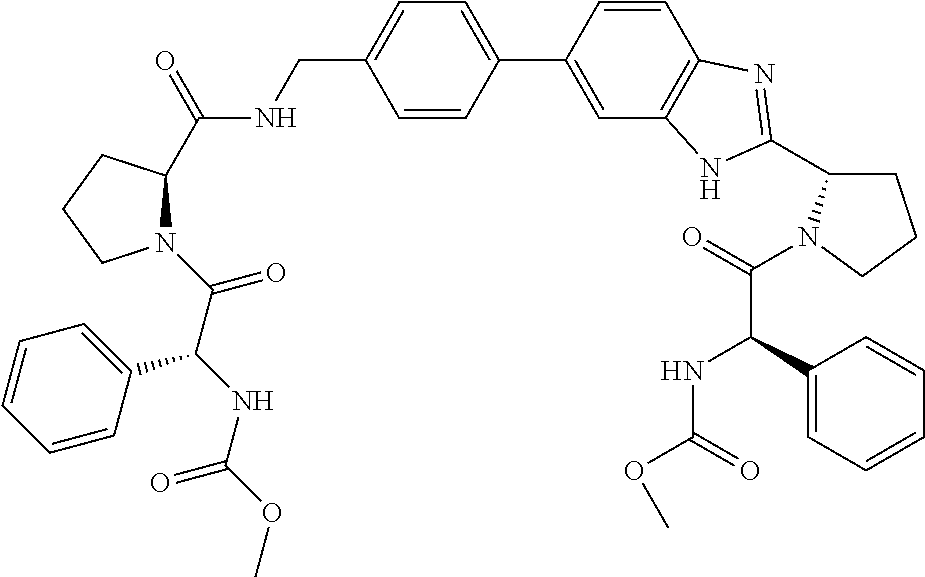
C1=C(C2=CC3=C(C=C2)N=C(C2CCCN2C(=O)C(NC(OC)=O)C2=CC=CC=C2)N3)C=CC(CNC(C2N(C(C(NC(OC)=O)C3=CC=CC=C3)=O)CCC2)=O)=C1
